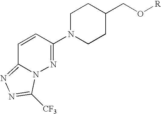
C1=CC(N2CCC(CO[R])CC2)=NN2C1=NN=C2[CF3]
